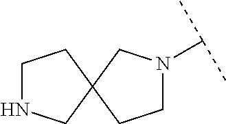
C1NCC2(C1)CCN(C(C)C)C2
